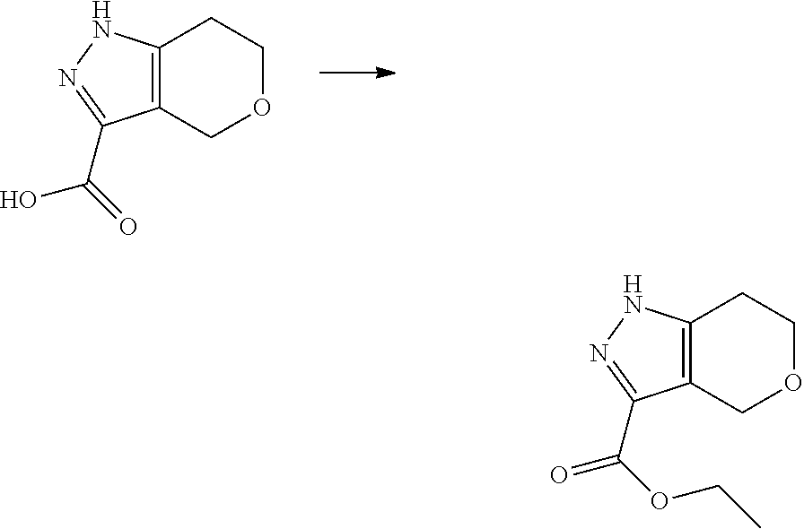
C12=C(COCC1)C(C(O)=O)=NN2.C12=C(COCC1)C(C(=O)OCC)=NN2
